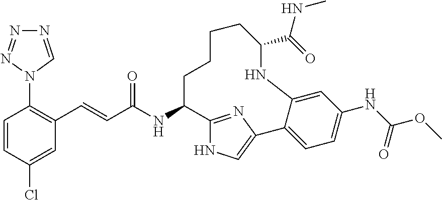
C1=CC(Cl)=CC(C=CC(NC2C3=NC(=CN3)C3=CC=C(NC(OC)=O)C=C3NC(C(=O)NC)CCCC2)=O)=C1N1C=NN=N1
